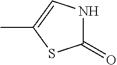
C1(=O)NC=C(C)S1
